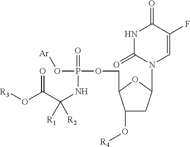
O=P(O[Ar])(OCC1C(O[R4])CC(N2C=C(F)C(=O)NC2=O)O1)NC([R1])(C(O[R3])=O)[R2]
